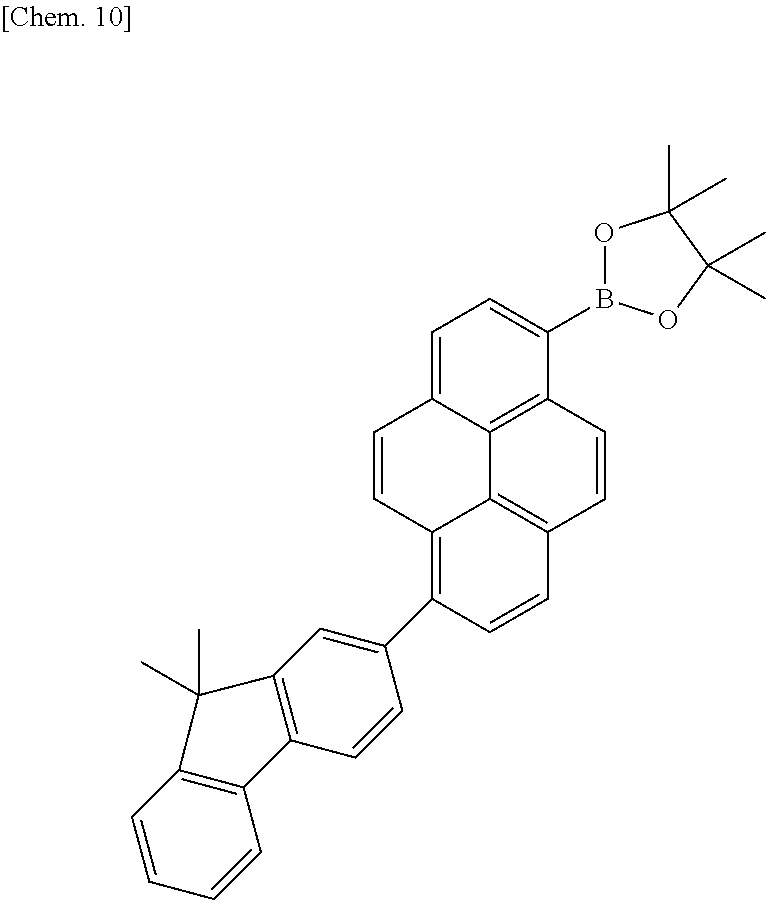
C1=C2C3=C(C(B4OC(C)(C)C(C)(C)O4)=C1)C=CC1=C3C(=C(C3=CC4=C(C=C3)C3=C(C=CC=C3)C4(C)C)C=C1)C=C2
